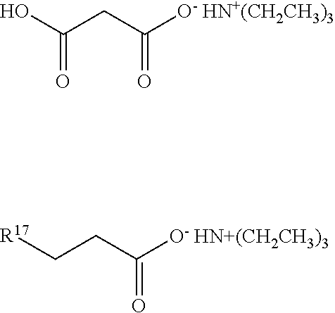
OC(CC([O- HN+(CH2CH3)3])=O)=O.[R17]CCC([O- HN+(CH2CH3)3])=O
